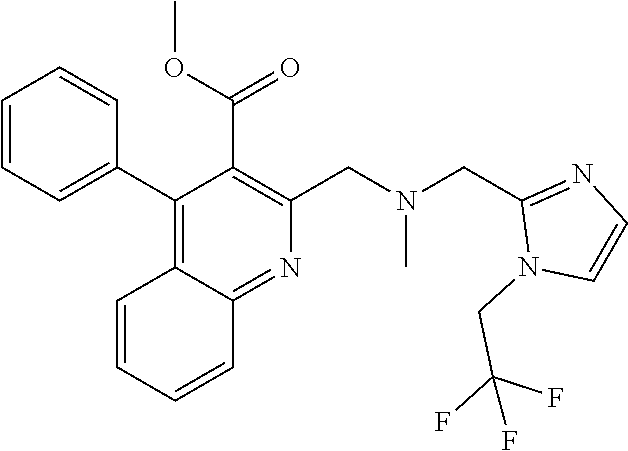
C1(C2=CC=CC=C2)=C2C(=NC(CN(CC3=NC=CN3CC(F)(F)F)C)=C1C(OC)=O)C=CC=C2
